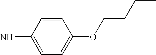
C1=C(N)C=CC(OCCCC)=C1
